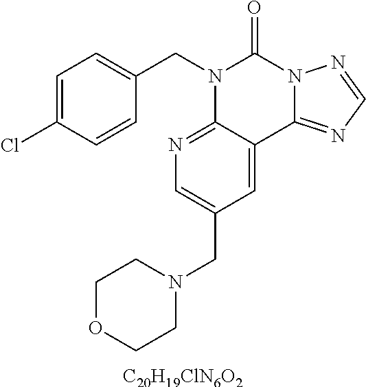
C1=C(Cl)C=CC(CN2C3=NC=C(CN4CCOCC4)C=C3C3=NC=NN3C2=O)=C1.[C20H19ClN6O2]
